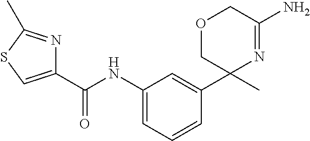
C1(C(NC2=CC=CC(C3(C)N=C(N)COC3)=C2)=O)=CSC(C)=N1
